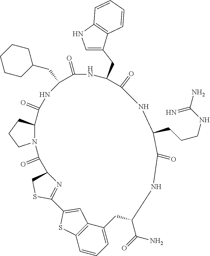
N12C(CCC1)C(=O)NC(CC1CCCCC1)C(=O)NC(CC1=CNC3=C1C=CC=C3)C(=O)NC(CCCNC(=N)N)C(=O)NC(C(N)=O)CC1=CC=CC3=C1C=C(C1=NC(C2=O)CS1)S3
